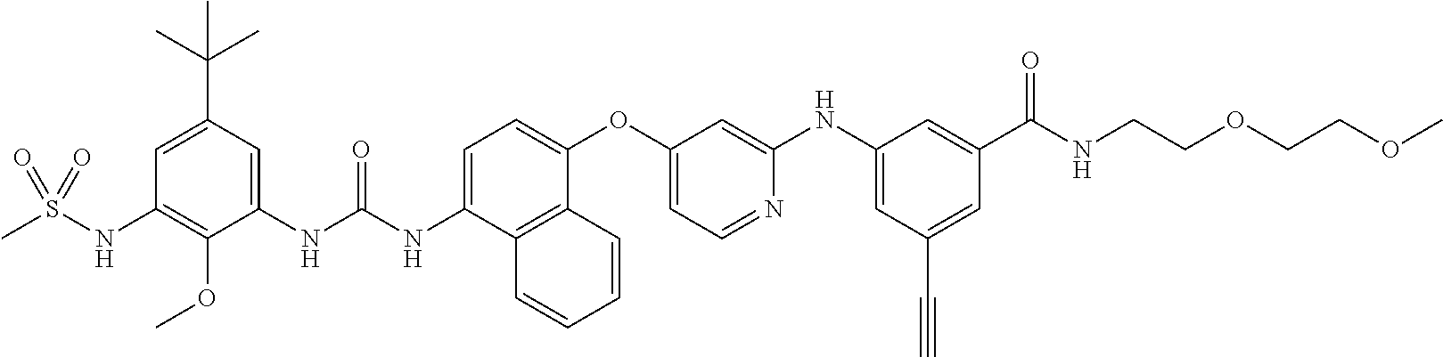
C1(C(C)(C)C)=CC(NS(C)(=O)=O)=C(OC)C(NC(NC2=CC=C(OC3=CC=NC(NC4=CC(C#C)=CC(C(NCCOCCOC)=O)=C4)=C3)C3=C2C=CC=C3)=O)=C1
